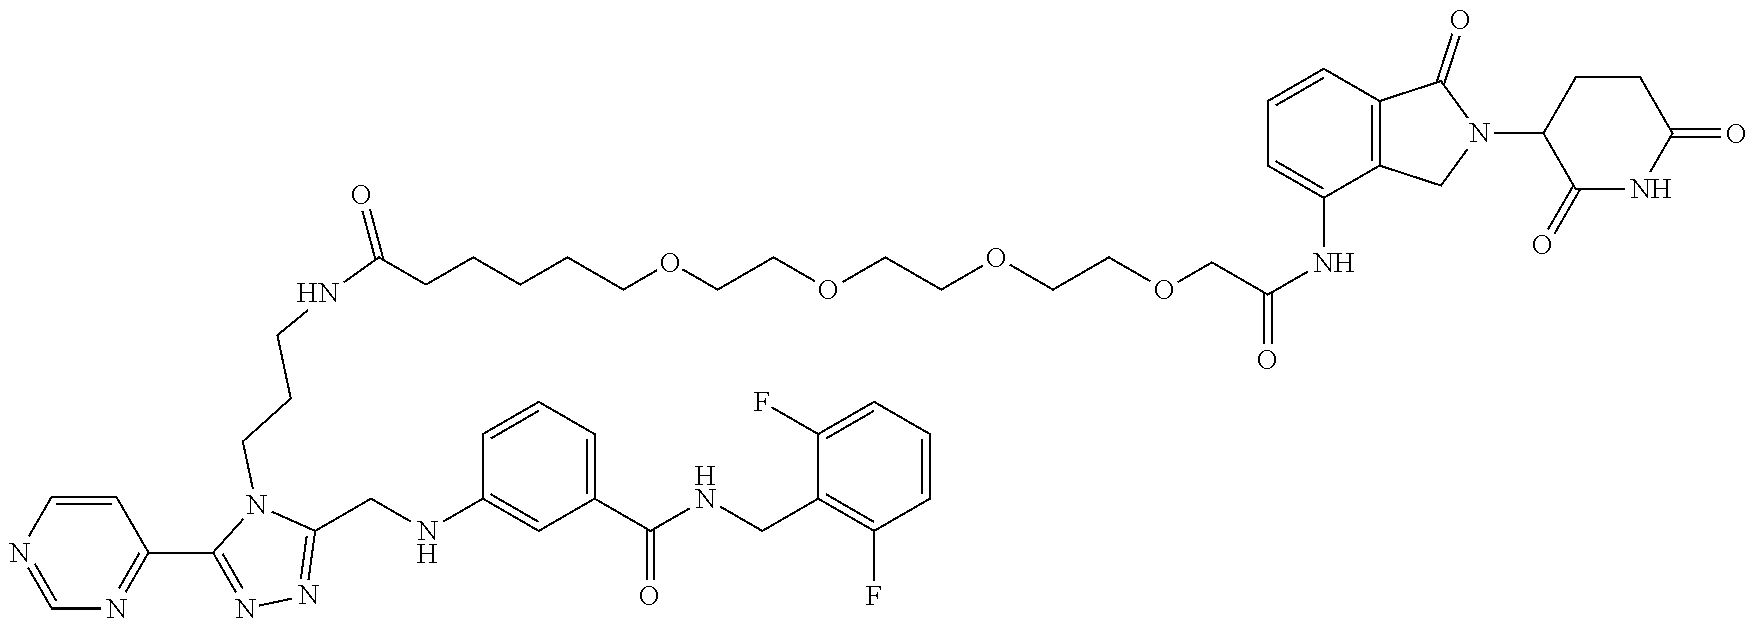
C(CCCCCOCCOCCOCCOCC(NC1=CC=CC2=C1CN(C1C(=O)NC(=O)CC1)C2=O)=O)(NCCCN1C(CNC2=CC(C(NCC3=C(F)C=CC=C3F)=O)=CC=C2)=NN=C1C1=NC=NC=C1)=O
